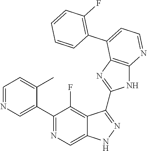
C1=NC=C(C2=NC=C3C(=C2F)C(C2=NC4=C(N2)N=CC=C4C2=C(F)C=CC=C2)=NN3)C(C)=C1
